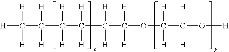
[H]C(C([H])([H])C(C([H])([H])C(C([H])([H])OC(C([H])([H])O[H])([H])[H])([H])[H])([H])[H])([H])[H]
